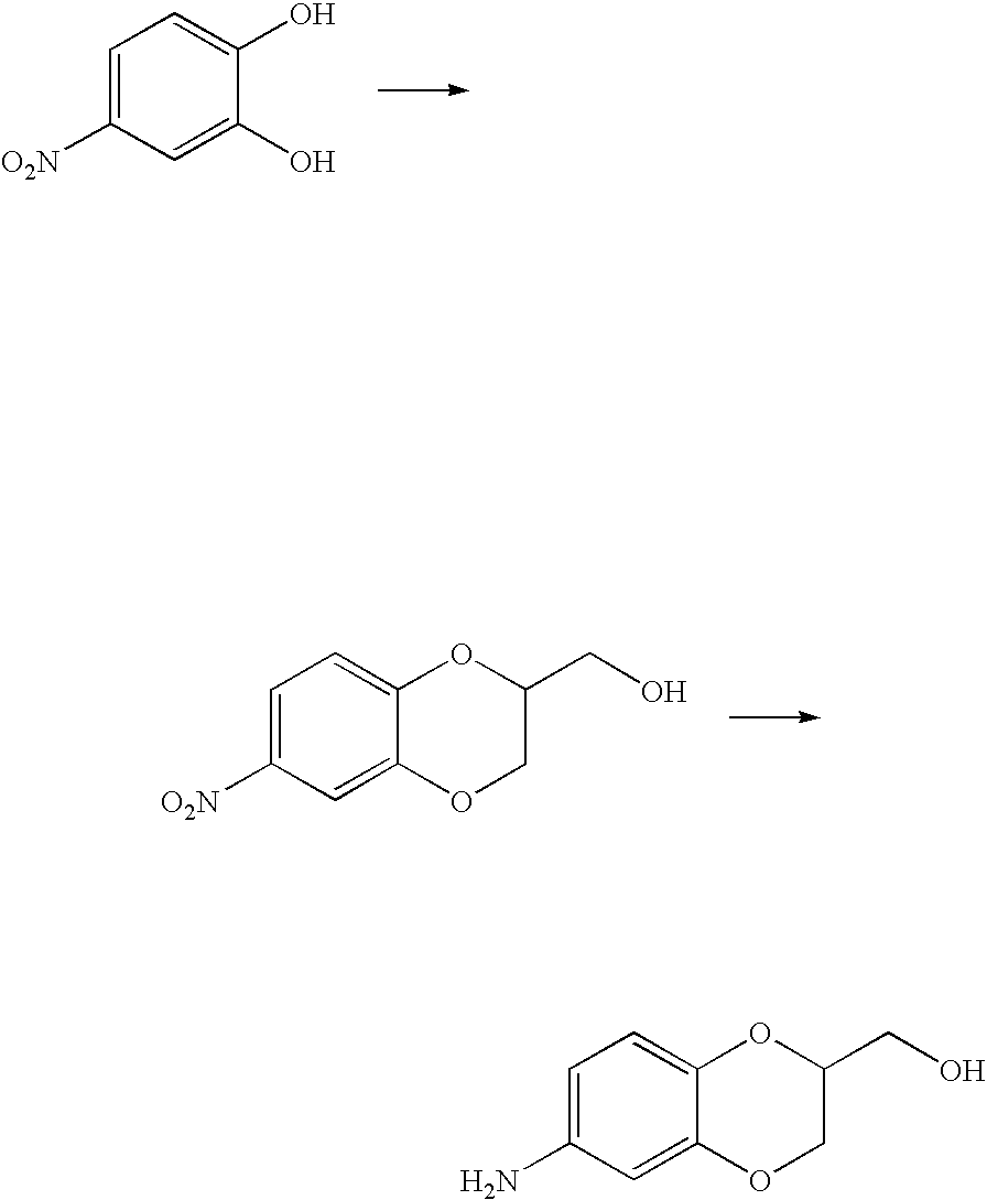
C1=C(N)C=C2C(=C1)OC(CO)CO2.C1=C([O2N])C=C(O)C(O)=C1.C1=C([O2N])C=C2C(=C1)OC(CO)CO2
